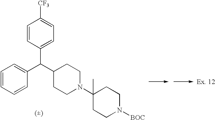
C1=CC=CC(C(C2CCN(C3(C)CCN([BOC])CC3)CC2)C2=CC=C([CF3])C=C2)=C1
